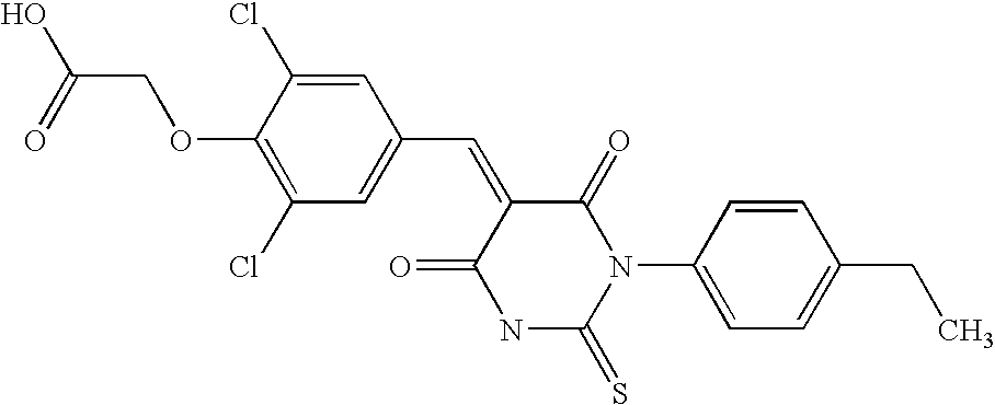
S=C1N(C2=CC=C(CC)C=C2)C(=O)C(=CC2=CC(Cl)=C(OCC(=O)O)C(Cl)=C2)C(=O)N1
